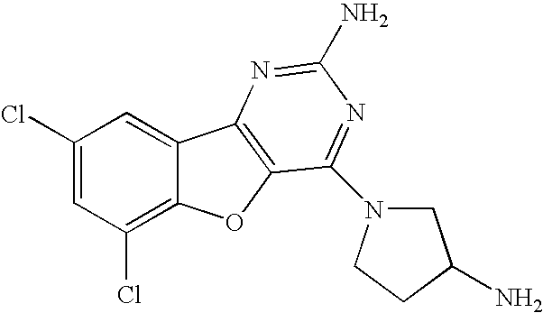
C1(Cl)=CC(Cl)=C2C(=C1)C1=C(O2)C(N2CC(N)CC2)=NC(N)=N1
